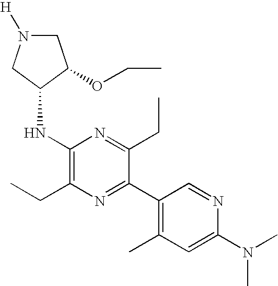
C1N([H])CC(NC2=C(CC)N=C(C3=C(C)C=C(N(C)C)N=C3)C(CC)=N2)C1OCC
